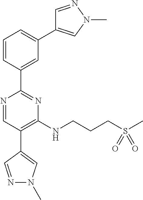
C1=NN(C)C=C1C1=CC=CC(C2=NC(NCCCS(C)(=O)=O)=C(C3=CN(C)N=C3)C=N2)=C1
